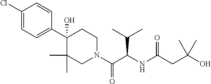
C1(Cl)=CC=C(C2(O)CCN(C(C(NC(CC(C)(O)C)=O)C(C)C)=O)CC2(C)C)C=C1
